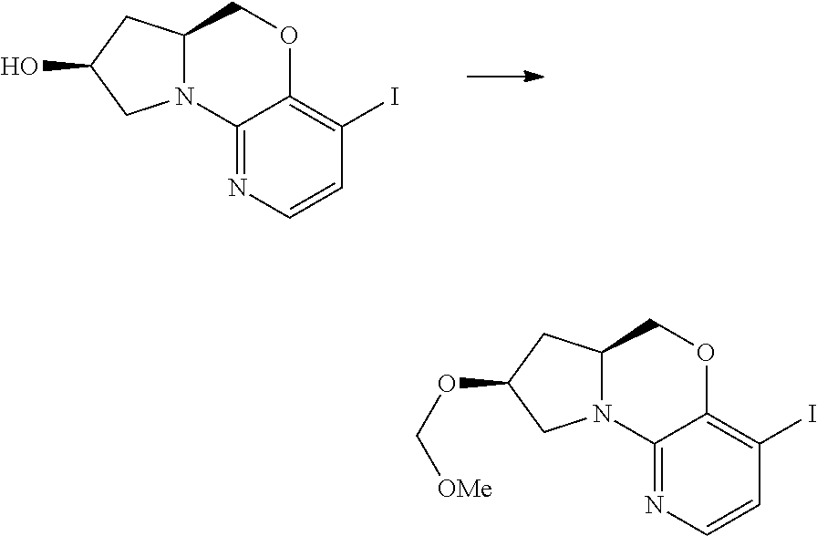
OC1CC2COC3=C(I)C=CN=C3N2C1.O(C1CC2COC3=C(I)C=CN=C3N2C1)C[OMe]
